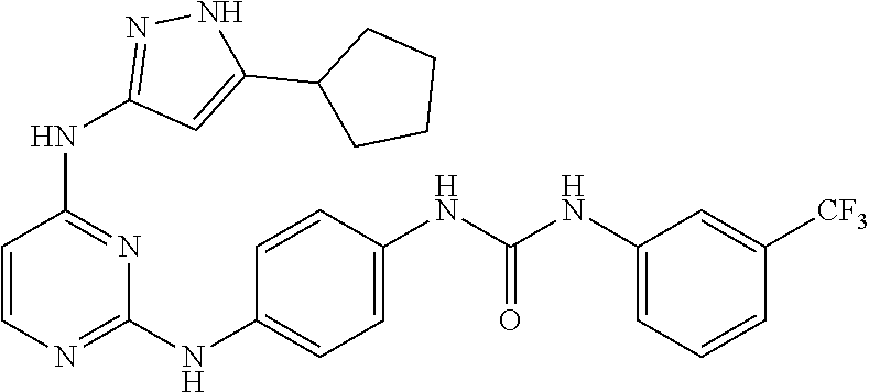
C1=CN=C(NC2=CC=C(NC(NC3=CC=CC([CF3])=C3)=O)C=C2)N=C1NC1=NNC(C2CCCC2)=C1
